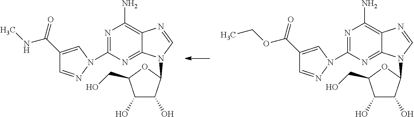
C1(C(OCC)=O)=CN(C2=NC(N)=C3C(=N2)N(C2C(O)C(O)C(CO)O2)C=N3)N=C1.C1(C(NC)=O)=CN(C2=NC(N)=C3C(=N2)N(C2C(O)C(O)C(CO)O2)C=N3)N=C1
